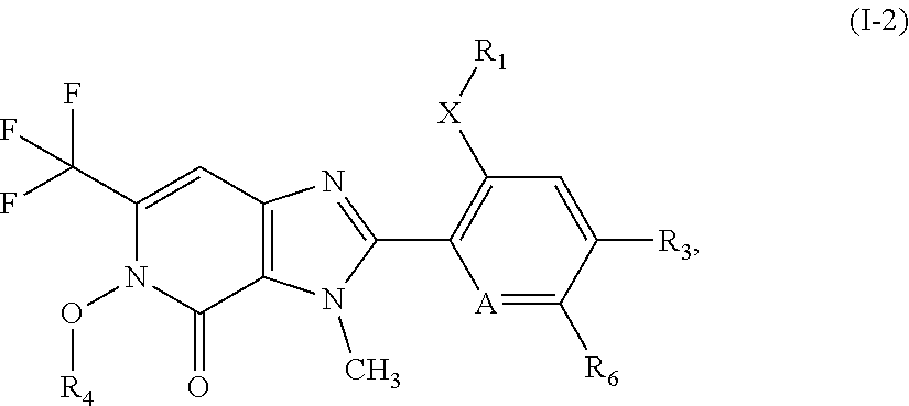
C1([R3])=CC([X][R1])=C(C2=NC3=C(C(=O)N(O[R4])C(C(F)(F)F)=C3)N2C)[A]=C1[R6]
